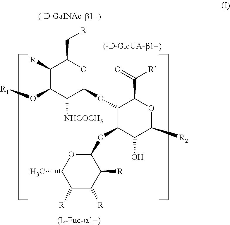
C1([R])C(O[R1])C([NHCOCH3])C(OC2C(OC3OC(C)C([R])C([R])C3[R])C(O)C([R2])OC2C(=O)[R])OC1C[R]
